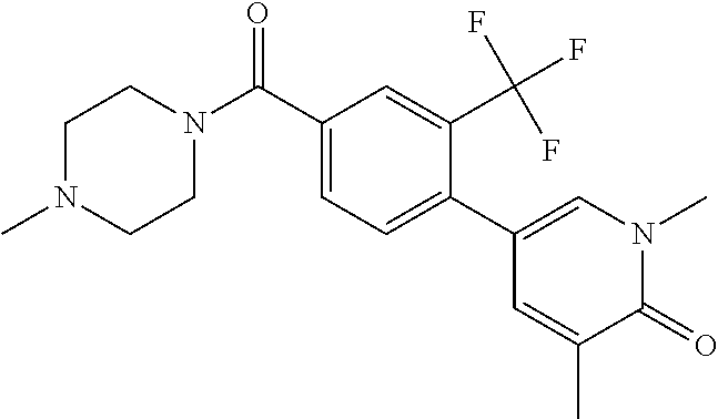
C1(C(F)(F)F)=CC(C(N2CCN(C)CC2)=O)=CC=C1C1=CN(C)C(=O)C(C)=C1
